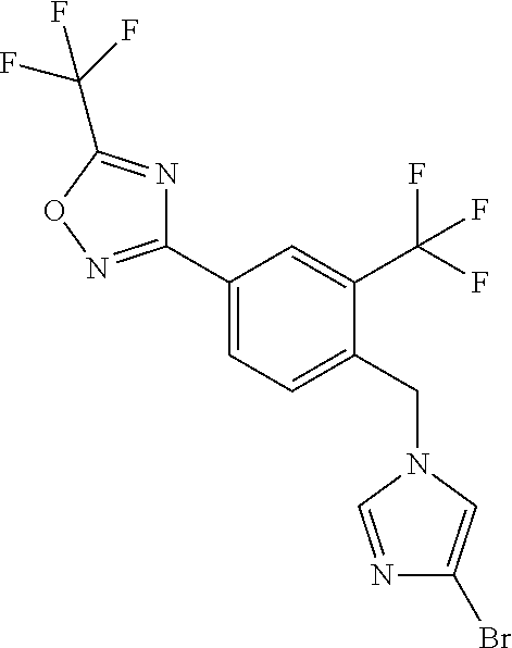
C1(C2=CC=C(CN3C=NC(Br)=C3)C(C(F)(F)F)=C2)=NOC(C(F)(F)F)=N1
